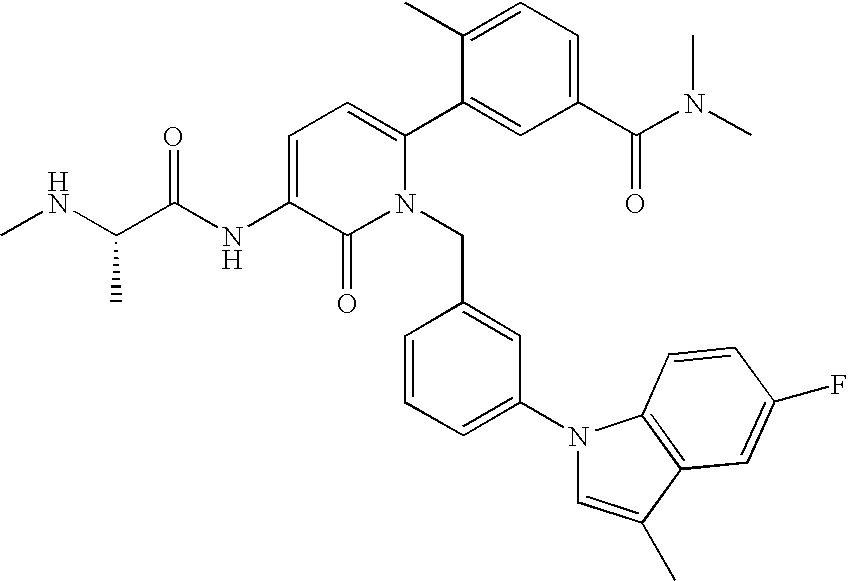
C1=C(NC(C(NC)C)=O)C(=O)N(CC2=CC(N3C=C(C)C4=C3C=CC(F)=C4)=CC=C2)C(C2=CC(C(N(C)C)=O)=CC=C2C)=C1
